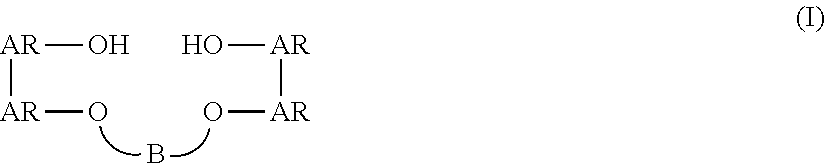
[AR]([AR]O)O.B.O[AR][AR]O
